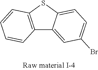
C12=C(SC3=CC=C(Br)C=C13)C=CC=C2
